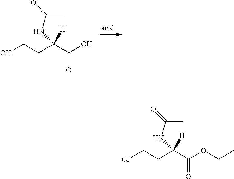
OCCC(C(O)=O)([H])NC(=O)C.ClCCC(C(OCC)=O)([H])NC(=O)C
